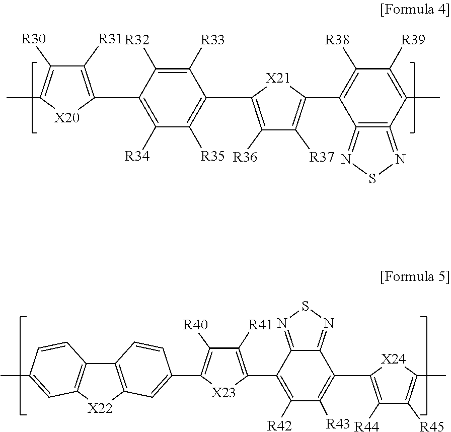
C1([R31])=C(C2=C([R34])C([R35])=C(C3=C([R36])C([R37])=C(C4=C([R38])C([R39])=C(C)C5=C4=NSN=5)[X21]3)C([R33])=C2[R32])[X20]C(C)=C1[R30].C12=C([X22]C3=C1C=CC(C)=C3)C=C(C1=C([R40])C([R41])=C(C3=C([R42])C([R43])=C(C4=C([R44])C([R45])=C(C)[X24]4)C4=NSN=C34)[X23]1)C=C2
